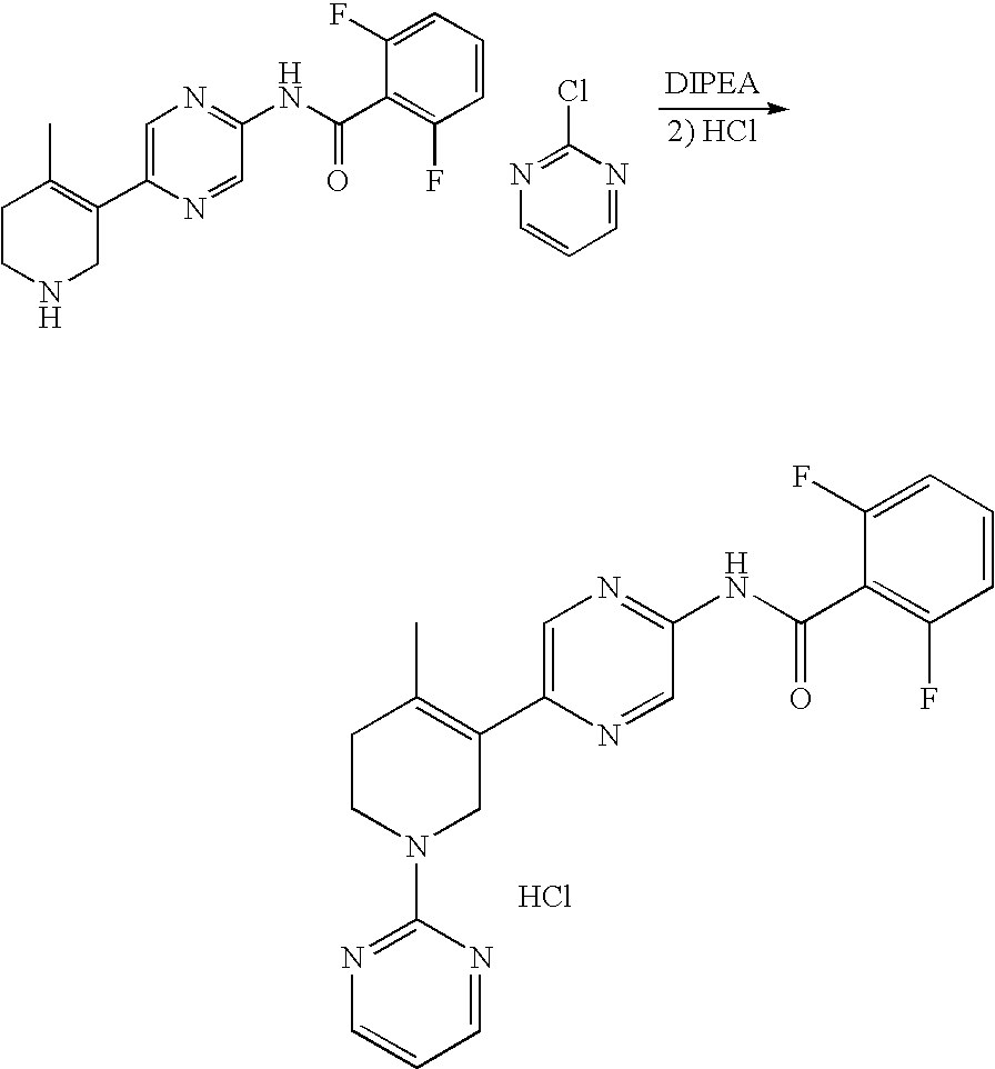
C1CN(C2=NC=CC=N2)CC(C2=CN=C(NC(C3=C(F)C=CC=C3F)=O)C=N2)=C1C.Cl.N1=C(Cl)N=CC=C1.C1CNCC(C2=CN=C(NC(C3=C(F)C=CC=C3F)=O)C=N2)=C1C
